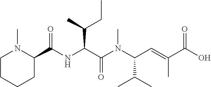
N(C(C(N(C(C=C(C(O)=O)C)C(C)C)C)=O)C(C)CC)C(C1N(C)CCCC1)=O
